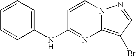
C1=CN2C(=C(Br)C=N2)N=C1NC1=CC=CC=C1
